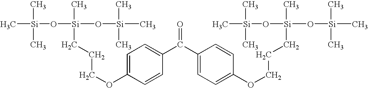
C1=C(OCCC[Si](O[Si](C)(C)C)(C)O[Si](C)(C)C)C=CC(C(C2=CC=C(OCCC[Si](O[Si](C)(C)C)(C)O[Si](C)(C)C)C=C2)=O)=C1
